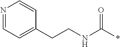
N1=CC=C(CCNC(*)=O)C=C1
